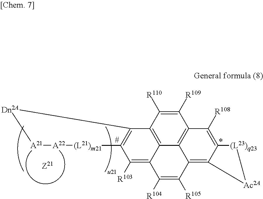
[A21]1[A22][(L21)m21]C2=C([Dn2A]1)C1=C3C(=C2[R103])C([R104])=C([R105])C2=C4C(=C([R108])C(=C32)C([R109])=C1[R110])[(L23)q23][Ac2A]4
